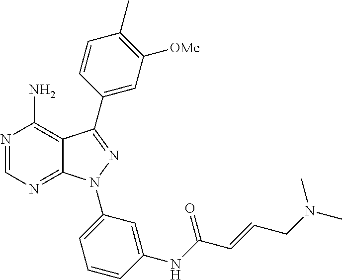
N1=CN=C2C(=C1N)C(C1=CC([OMe])=C(C)C=C1)=NN2C1=CC=CC(NC(C=CCN(C)C)=O)=C1
